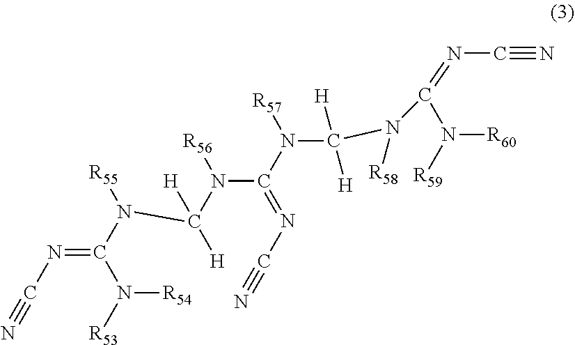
N(=C(N([R55])C([H])([H])N(C(N([R57])C([H])([H])N(C(=NC#N)N([R59])[R60])[R58])=NC#N)[R56])N([R53])[R54])C#N
